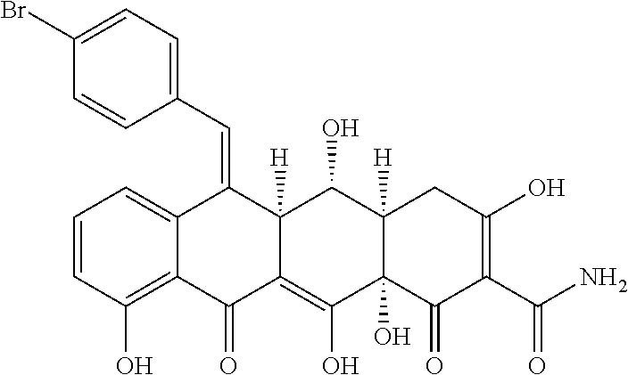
C1=CC(O)=C2C(=C1)C(=CC1=CC=C(Br)C=C1)C1([H])C(=C(O)C3(O)C([H])(C1O)CC(O)=C(C(N)=O)C3=O)C2=O
